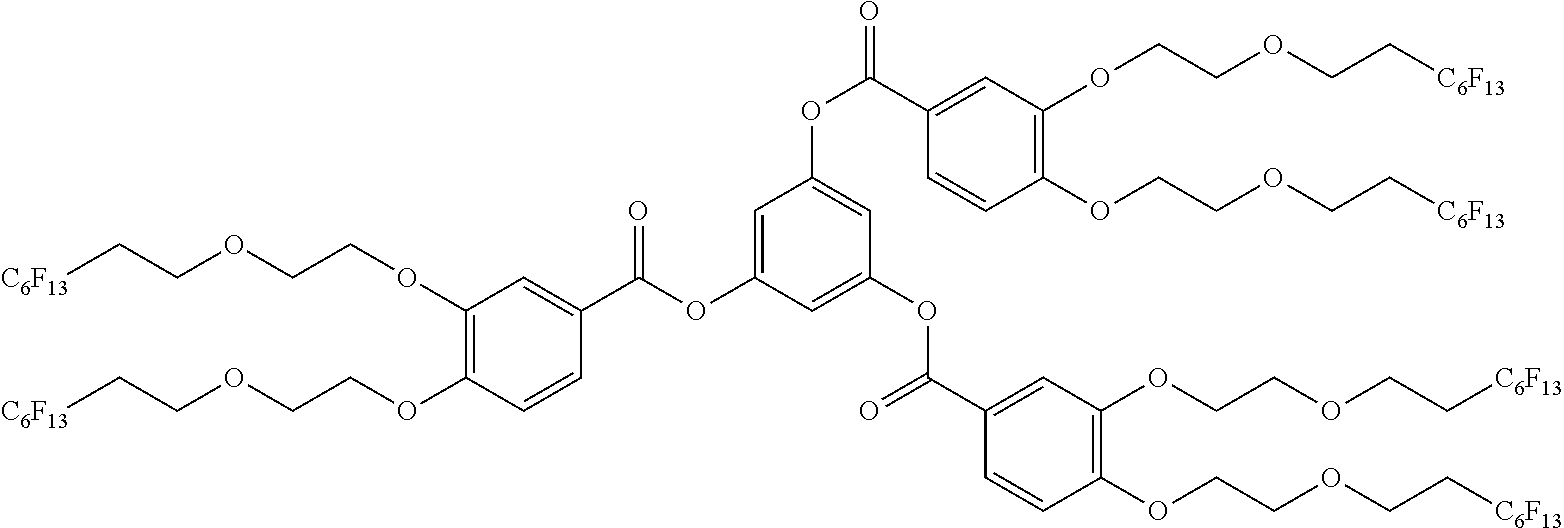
[C6F13]CCOCCOC1=C(OCCOCC[C6F13])C=CC(C(OC2=CC(OC(=O)C3=CC(OCCOCC[C6F13])=C(OCCOCC[C6F13])C=C3)=CC(OC(C3=CC(OCCOCC[C6F13])=C(OCCOCC[C6F13])C=C3)=O)=C2)=O)=C1
